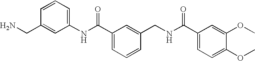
C1(NC(C2=CC=CC(CNC(C3=CC=C(OC)C(OC)=C3)=O)=C2)=O)=CC=CC(CN)=C1
